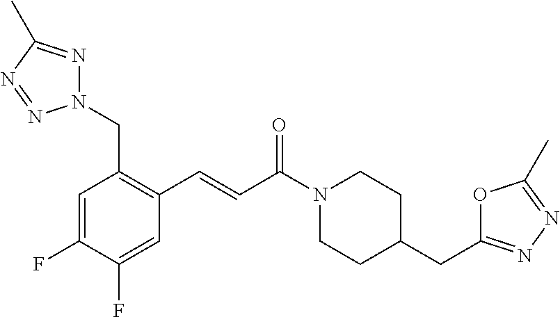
N1(CC2=C(C=CC(N3CCC(CC4=NN=C(C)O4)CC3)=O)C=C(F)C(F)=C2)N=C(C)N=N1
